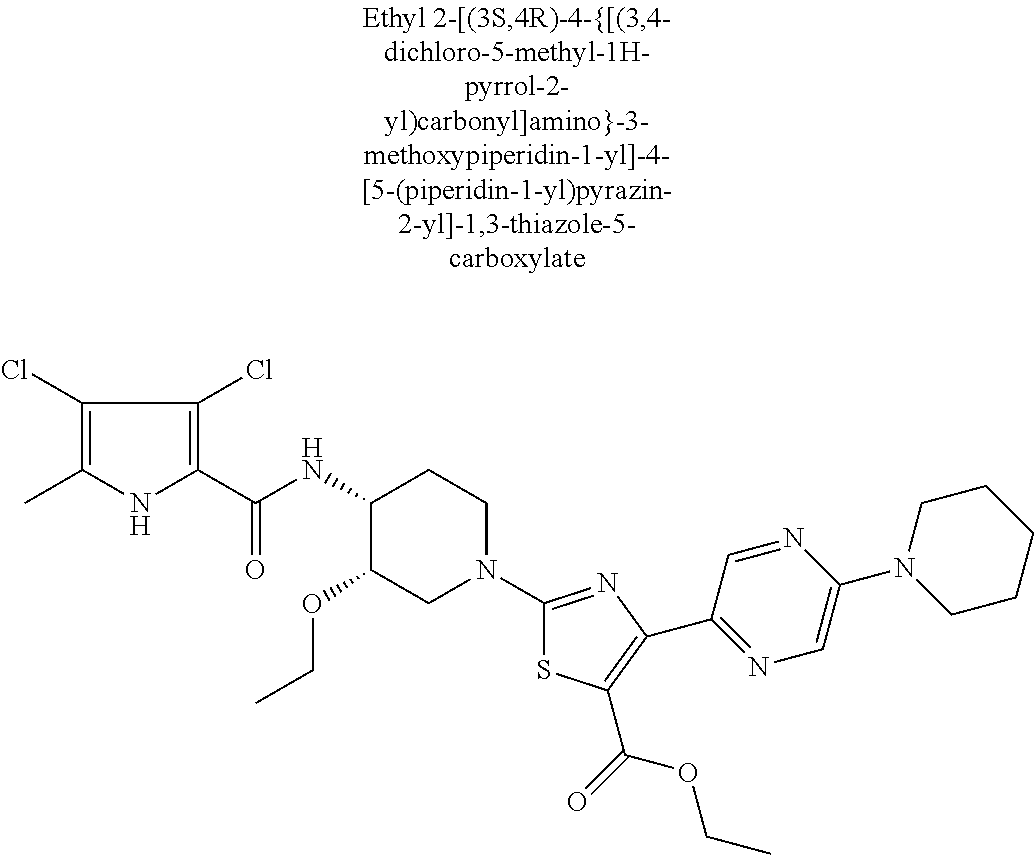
C1(Cl)=C(C)NC(C(NC2C(OCC)CN(C3=NC(C4=NC=C(N5CCCCC5)N=C4)=C(C(=O)OCC)S3)CC2)=O)=C1Cl
